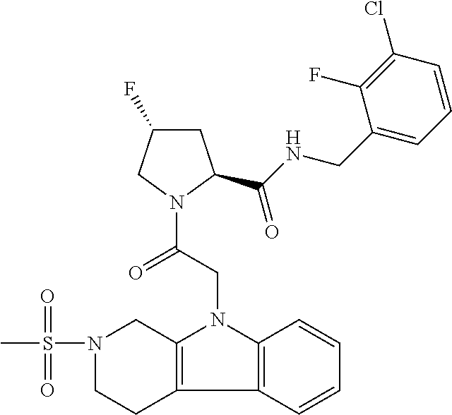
C12=C(N(CC(N3C(C(NCC4=CC=CC(Cl)=C4F)=O)CC(F)C3)=O)C3=C1CCN(S(=O)(=O)C)C3)C=CC=C2
